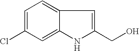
C12=CC=C(Cl)C=C1NC(CO)=C2
